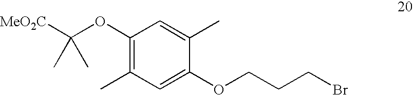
C1(OC([MeO2C])(C)C)=C(C)C=C(OCCCBr)C(C)=C1
